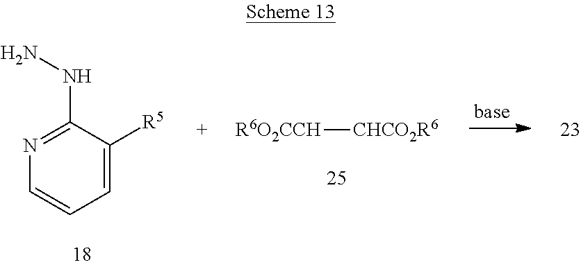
C1=C([R5])C(NN)=NC=C1.[R6O2CCH][CHCO2R6]
